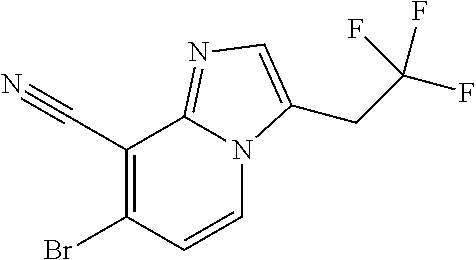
C1(C#N)=C(Br)C=CN2C1=NC=C2CC(F)(F)F
